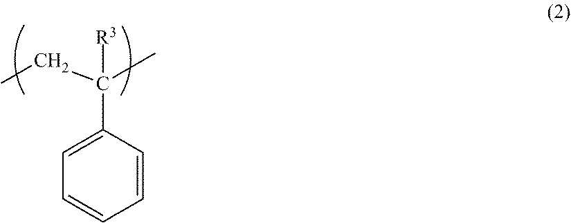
CCC([R3])(C)C1=CC=CC=C1
